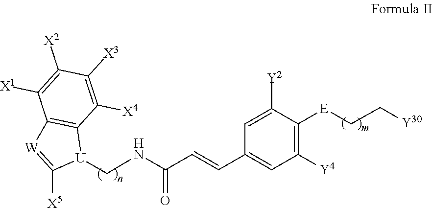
C1([Y4])=C([E]CC[Y30])C([Y2])=CC(C=CC(=O)NC[U]2C3=C([W]=C2[X5])C([X1])=C([X2])C([X3])=C3[X4])=C1
